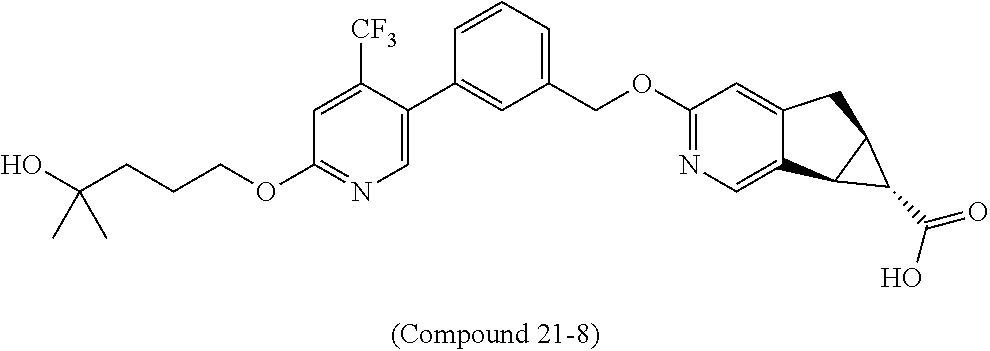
C1=C(C2=CC(COC3=NC=C4C(=C3)CC3C4C3C(=O)O)=CC=C2)C([CF3])=CC(OCCCC(O)(C)C)=N1
